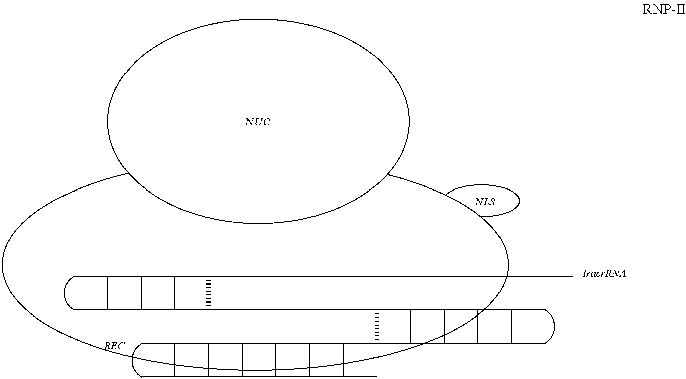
[NUC].c1(c)c2C(C3C2C(C)C3C)C1C1C2C(C3C2C2C3C(C)C2C)C1C1C(C)C2C1C1C2C2C1C1C2C(C)C1C
